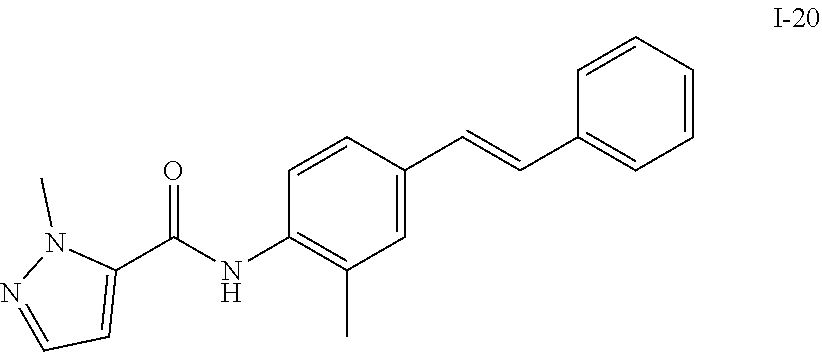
C1=C(C=CC2=CC=CC=C2)C=CC(NC(C2=CC=NN2C)=O)=C1C
